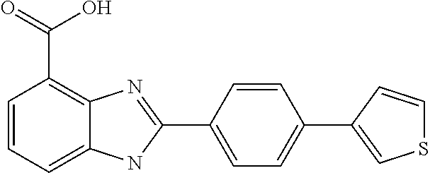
C1=CC=C2C(=C1C(O)=O)N=C(C1=CC=C(C3=CSC=C3)C=C1)N2
